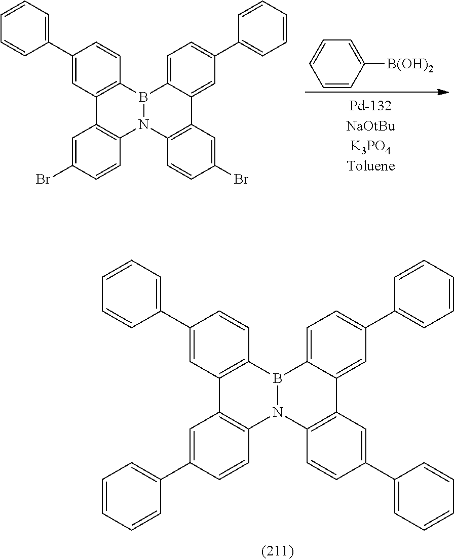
C12=C(C=C(C3=CC=CC=C3)C=C1)C1=C(C=CC(Br)=C1)N1C3=C(C4=CC(C5=CC=CC=C5)=CC=C4B21)C=C(Br)C=C3.C1=CC([B(OH)2])=CC=C1.C12=C(C=C(C3=CC=CC=C3)C=C1)C1=C(C=CC(C3=CC=CC=C3)=C1)N1C3=C(C4=CC(C5=CC=CC=C5)=CC=C4B21)C=C(C1=CC=CC=C1)C=C3
